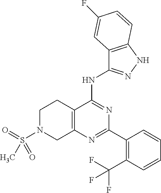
C1N(S(=O)(=O)C)CC2=C(C1)C(NC1=NNC3=C1C=C(F)C=C3)=NC(C1=C(C(F)(F)F)C=CC=C1)=N2
